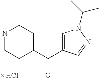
[ HCl].C(=O)(C1=CN(C(C)C)N=C1)C1CCNCC1
